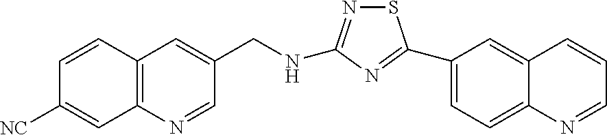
C(NC1=NSC(C2=CC=C3C(=C2)C=CC=N3)=N1)C1=CC2=C(N=C1)C=C([NC])C=C2
